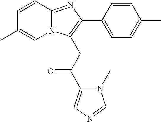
C1=CC2=NC(C3=CC=C(C)C=C3)=C(CC(=O)C3=CN=CN3C)N2C=C1C
